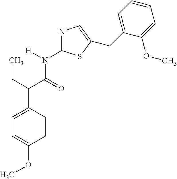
C1=CC(C(CC)C(N(C2=NC=C(CC3=CC=CC=C3OC)S2)[H])=O)=CC=C1OC
